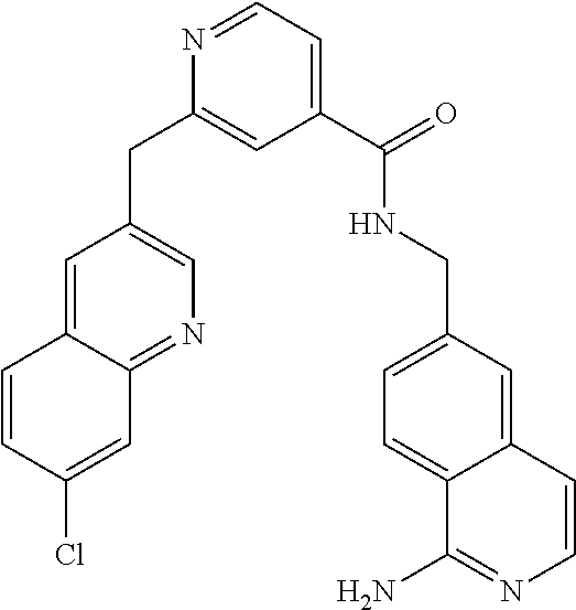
C1=CC(Cl)=CC2=NC=C(CC3=CC(C(=O)NCC4=CC=C5C(=C4)C=CN=C5N)=CC=N3)C=C12
